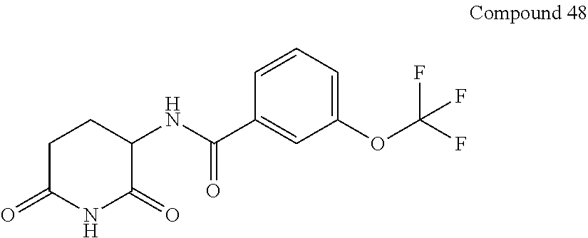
C1(NC(C2=CC(OC(F)(F)F)=CC=C2)=O)C(=O)NC(=O)CC1
